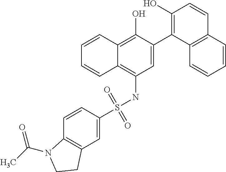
C1=C(C2=C(O)C=CC3=C2C=CC=C3)C(O)=C2C(=C1NS(C1=CC3=C(C=C1)N(C(C)=O)CC3)(=O)=O)C=CC=C2
